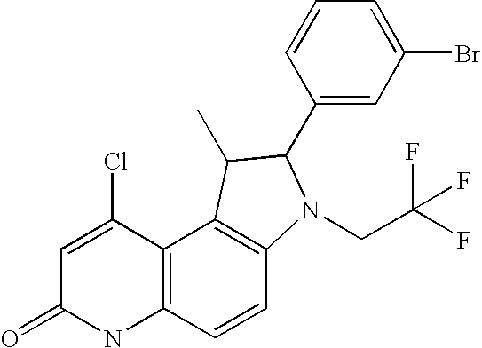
C1=C(Cl)C2=C(NC1=O)C=CC1=C2C(C)C(C2=CC(Br)=CC=C2)N1CC(F)(F)F
